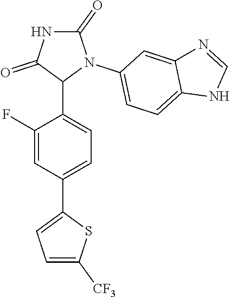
C1(F)=CC(C2=CC=C([CF3])S2)=CC=C1C1N(C2=CC=C3C(=C2)N=CN3)C(=O)NC1=O
